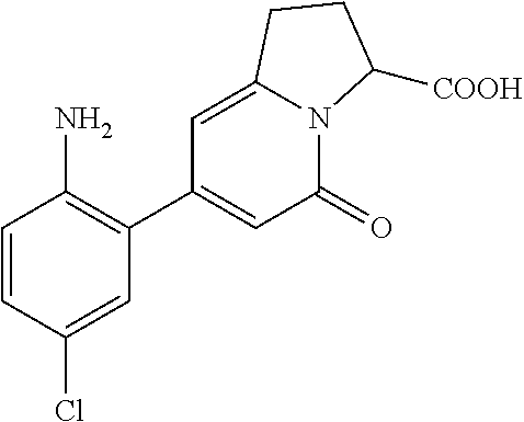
C1=CC(Cl)=CC(C2=CC(=O)N3C(=C2)CCC3[COOH])=C1N
